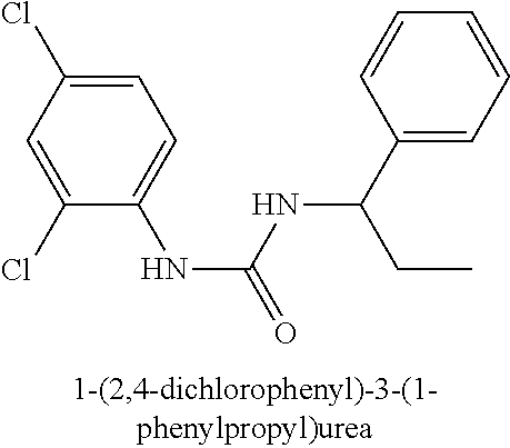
C1(NC(=O)NC(C2=CC=CC=C2)CC)=CC=C(Cl)C=C1Cl
